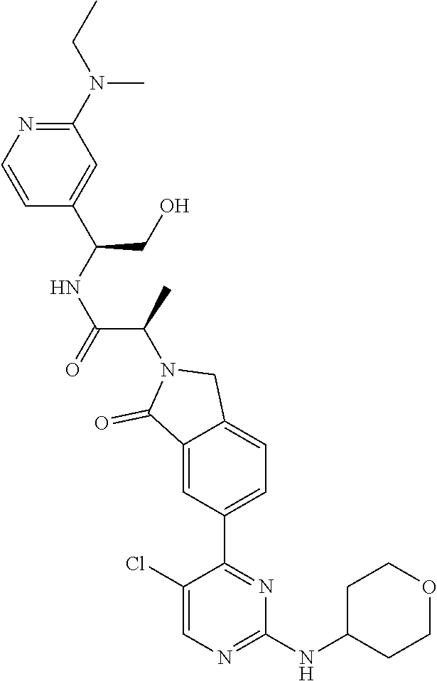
C1(Cl)=CN=C(NC2CCOCC2)N=C1C1=CC=C2C(=C1)C(=O)N(C(C)C(NC(CO)C1=CC(N(C)CC)=NC=C1)=O)C2
